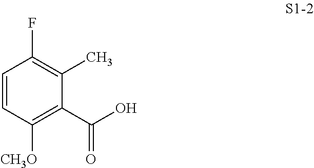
C1=CC([CH3O])=C(C(O)=O)C(C)=C1F
